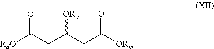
[RdO]C(CC(CC([ORb])=O)[ORa])=O
